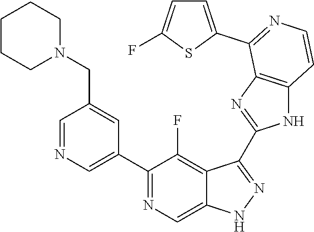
C1=NC=C(C2=NC=C3C(=C2F)C(C2=NC4=C(N2)C=CN=C4C2=CC=C(F)S2)=NN3)C=C1CN1CCCCC1
